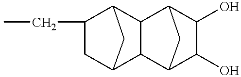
C1(CC)CC2C3C(C1C2)C1C(O)C(O)C3C1
